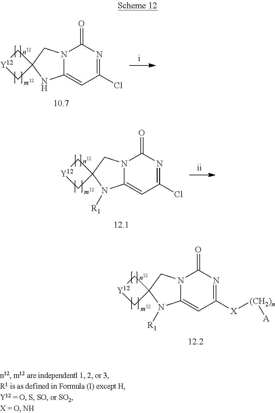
N12C(=CC([X][(CH2)n][A])=NC1=O)N([R1])C1(C[Y12]C1)C2.N12C(=CC(Cl)=NC1=O)NC1(C[Y12]C1)C2.N12C(=CC(Cl)=NC1=O)N([R1])C1(C[Y12]C1)C2
